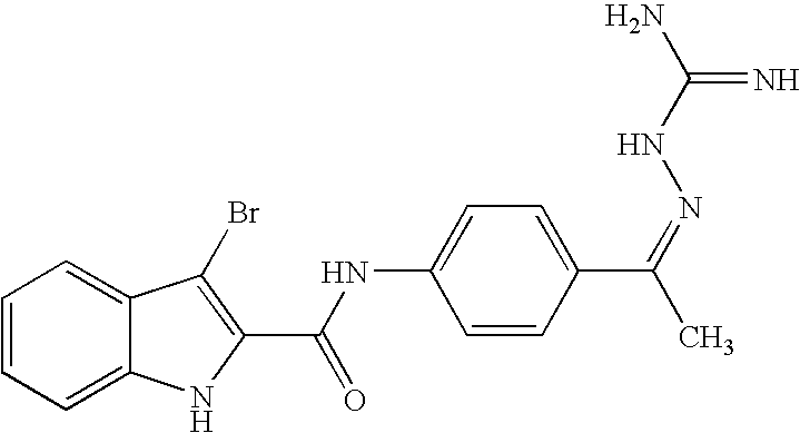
N(C1=CC=C(C(C)=NNC(=N)N)C=C1)C(C1=C(Br)C2=CC=CC=C2N1)=O
